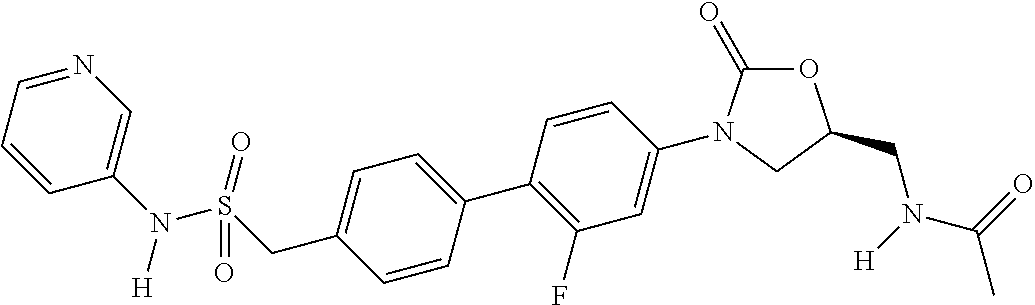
O1C(=O)N(C2=CC(F)=C(C3=CC=C(CS(N(C4=CN=CC=C4)[H])(=O)=O)C=C3)C=C2)CC1CN([H])C(=O)C
